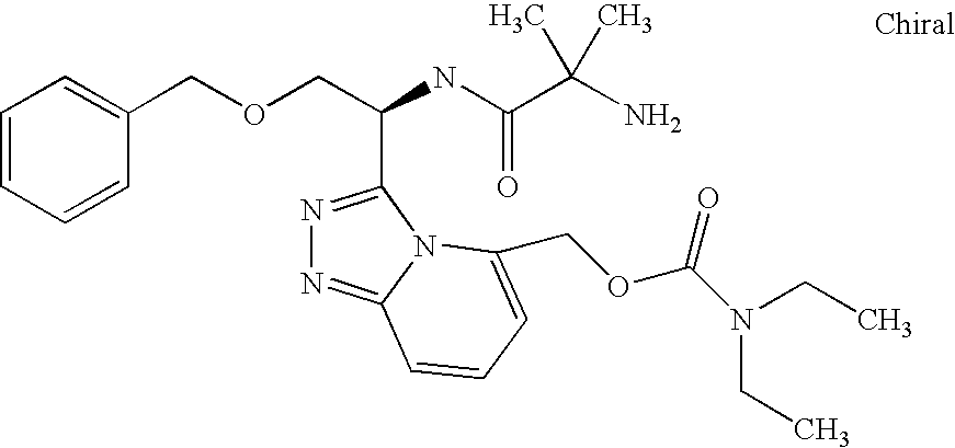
C(OCC(C1=NN=C2N1C(COC(N(CC)CC)=O)=CC=C2)NC(=O)C(C)(N)C)C1=CC=CC=C1
